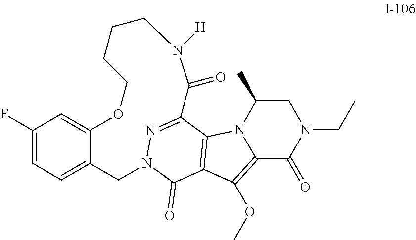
C1C(C)N2C(=C(OC)C3=C2C2=NN(C3=O)CC3=CC=C(F)C=C3OCCCCN([H])C2=O)C(=O)N1CC
